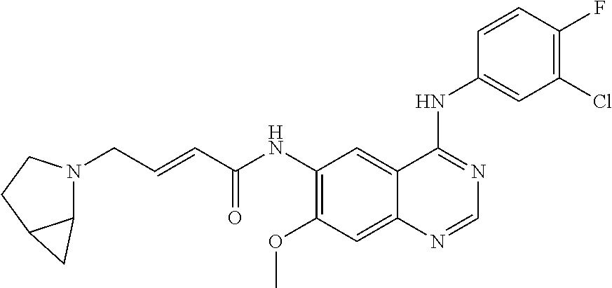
C(C=CC(NC1=C(OC)C=C2C(=C1)C(NC1=CC(Cl)=C(F)C=C1)=NC=N2)=O)N1C2C(CC1)C2
